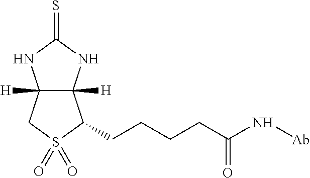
C12([H])C([H])(NC(=S)N1)C(CCCCC(N[Ab])=O)S(=O)(=O)C2
